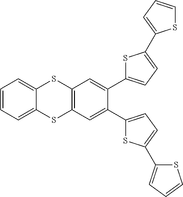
C1=CC=C2C(=C1)SC1=C(S2)C=C(C2=CC=C(C3=CC=CS3)S2)C(C2=CC=C(C3=CC=CS3)S2)=C1
